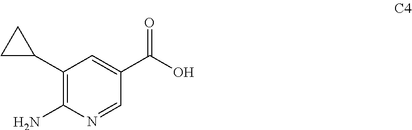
C1(C2CC2)=C(N)N=CC(C(O)=O)=C1
